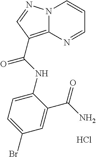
C1(NC(=O)C2=C3N(C=CC=N3)N=C2)=CC=C(Br)C=C1C(N)=O.Cl
